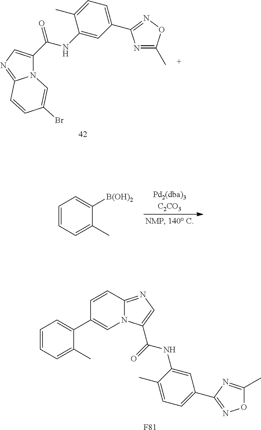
C1=CC=C(C)C([B(OH)2])=C1.C1=CC=C(C)C(C2=CN3C(=NC=C3C(=O)NC3=CC(C4=NOC(C)=N4)=CC=C3C)C=C2)=C1.[F81].N12C(=NC=C1C(NC1=CC(C3=NOC(C)=N3)=CC=C1C)=O)C=CC(Br)=C2
